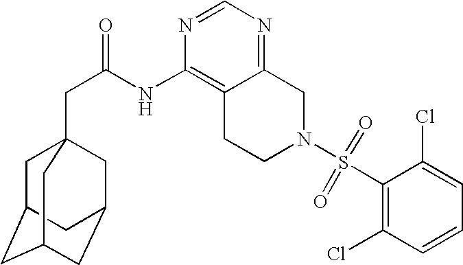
C1C2CC3CC(CC1(CC(=O)NC1=C4C(=NC=N1)CN(S(C1=C(Cl)C=CC=C1Cl)(=O)=O)CC4)C3)C2
